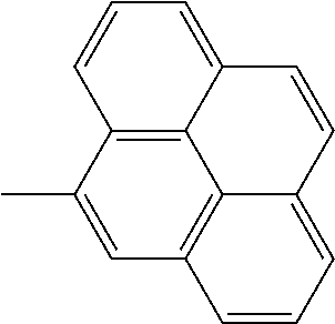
C12=C3C(C)=CC4=C1C(=CC=C4)C=CC2=CC=C3
